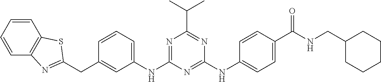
C1=CC=CC2=C1SC(CC1=CC(NC3=NC(C(C)C)=NC(NC4=CC=C(C(NCC5CCCCC5)=O)C=C4)=N3)=CC=C1)=N2
